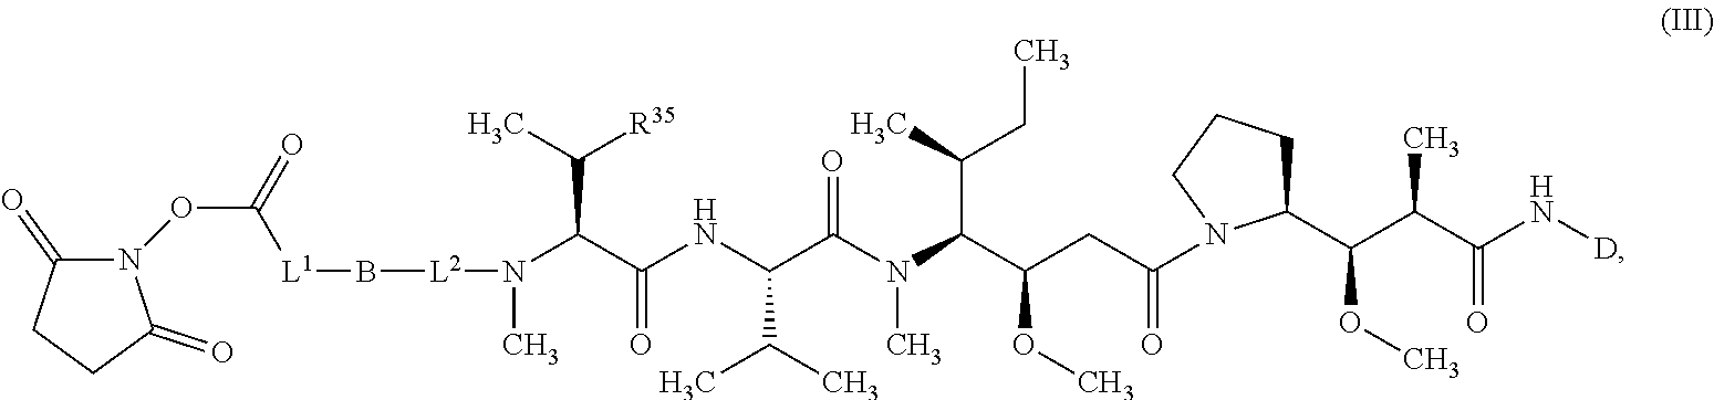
[L1](B[L2]N(C)C(C(NC(C(N(C(C(CC(=O)N1C(C(C(C(N[D])=O)C)OC)CCC1)OC)C(C)CC)C)=O)C(C)C)=O)C(C)[R35])C(ON1C(=O)CCC1=O)=O
